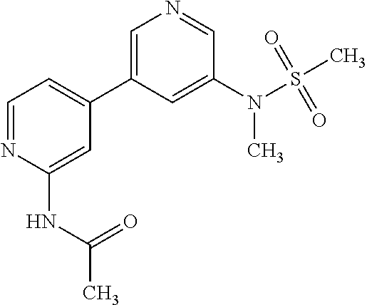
CS(N(C1=CC(C2=CC=NC(NC(C)=O)=C2)=CN=C1)C)(=O)=O
